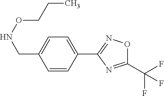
C1=CC(C2=NOC(C(F)(F)F)=N2)=CC=C1CNOCCC
